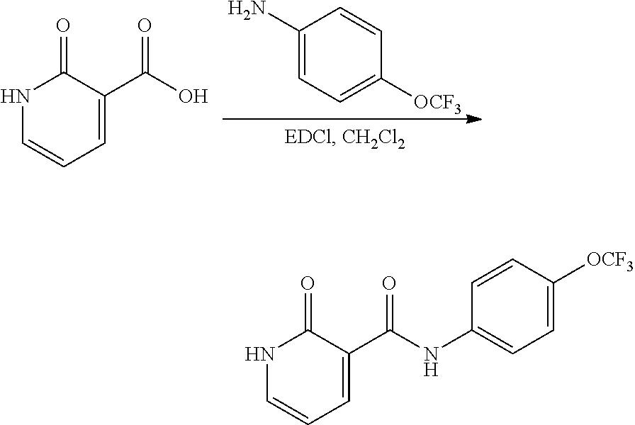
N1C=CC=C(C(O)=O)C1=O.C1(N)=CC=C([OCF3])C=C1.N1C=CC=C(C(NC2=CC=C([OCF3])C=C2)=O)C1=O
